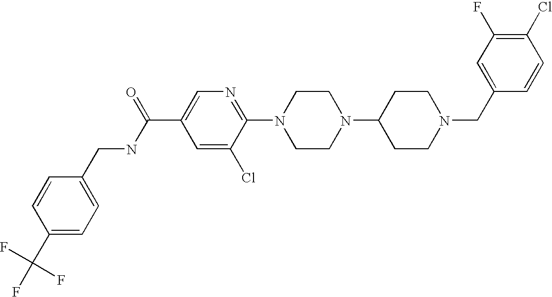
C1(Cl)=C(F)C=C(CN2CCC(N3CCN(C4=NC=C(C(NCC5=CC=C(C(F)(F)F)C=C5)=O)C=C4Cl)CC3)CC2)C=C1
